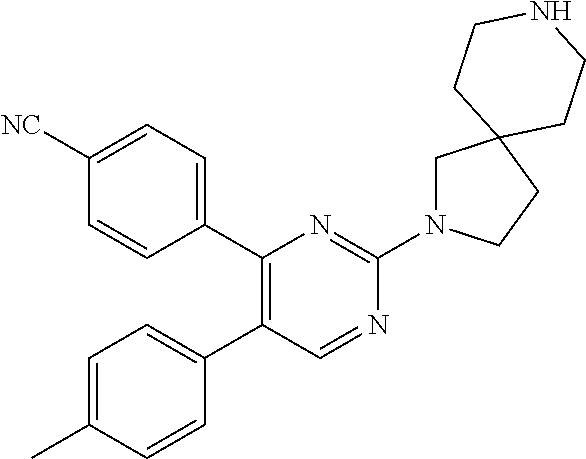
C1=C(C)C=CC(C2=C(C3=CC=C([NC])C=C3)N=C(N3CC4(CC3)CCNCC4)N=C2)=C1
